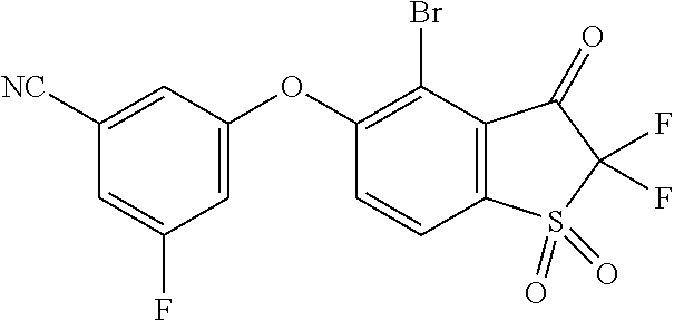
O(C1=CC(F)=CC([NC])=C1)C1=C(Br)C2=C(C=C1)S(=O)(=O)C(F)(F)C2=O
